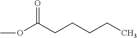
O=C(OC)CCCCC
